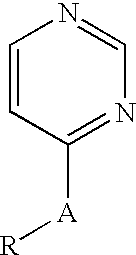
C1=CC([A][R])=NC=N1
